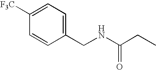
N(CC1=CC=C([F3C])C=C1)C(CC)=O
